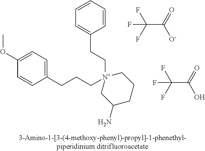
C1(OC)=CC=C(CCC[N+]2(CCC3=CC=CC=C3)CC(N)CCC2)C=C1.C(C(=O)O)(F)(F)F.C(C(=O)[O-])(F)(F)F
